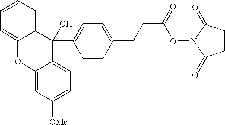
C12=CC([OMe])=CC=C1C(C1=CC=C(CCC(=O)ON3C(=O)CCC3=O)C=C1)(O)C1=CC=CC=C1O2
